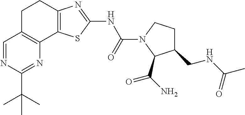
C1=NC(C(C)(C)C)=NC2=C1CCC1=C2SC(NC(N2C(C(N)=O)C(CNC(C)=O)CC2)=O)=N1
